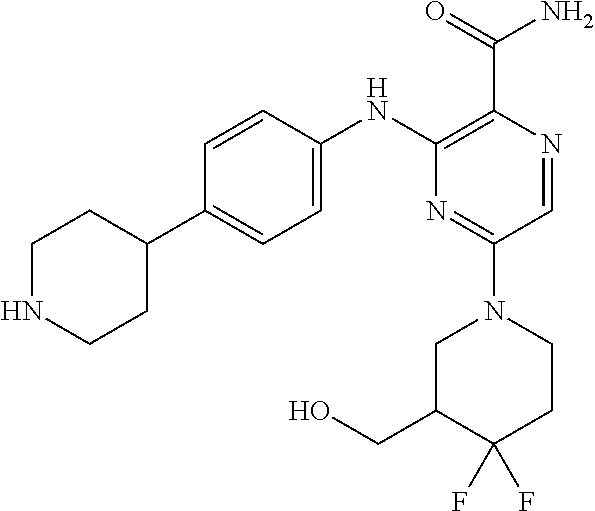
C1(NC2=CC=C(C3CCNCC3)C=C2)=C(C(N)=O)N=CC(N2CC(CO)C(F)(F)CC2)=N1
